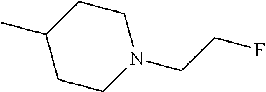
C1CC(C)CCN1CCF
